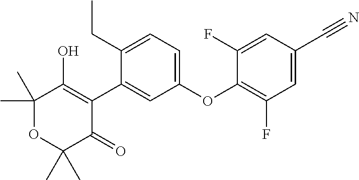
C1(C)(C)OC(C)(C)C(=O)C(C2=CC(OC3=C(F)C=C(C#N)C=C3F)=CC=C2CC)=C1O
